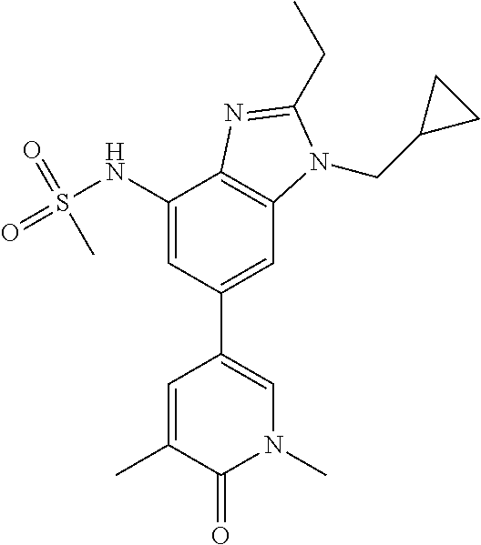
C1(NS(=O)(=O)C)=CC(C2=CN(C)C(=O)C(C)=C2)=CC2=C1N=C(CC)N2CC1CC1
